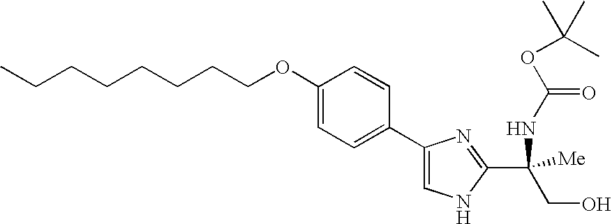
C(CCCCCCOC1=CC=C(C2=CNC(C(CO)(NC(=O)OC(C)(C)C)[Me])=N2)C=C1)C
